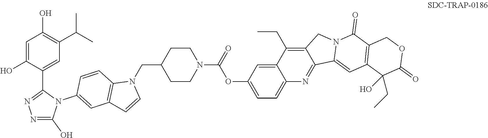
N1=C(O)N(C2=CC3=C(C=C2)N(CC2CCN(C(OC4=CC=C5C(=C4)C(CC)=C4C(=N5)C5=CC6=C(C(=O)N5C4)COC(=O)C6(O)CC)=O)CC2)C=C3)C(C2=CC(C(C)C)=C(O)C=C2O)=N1
